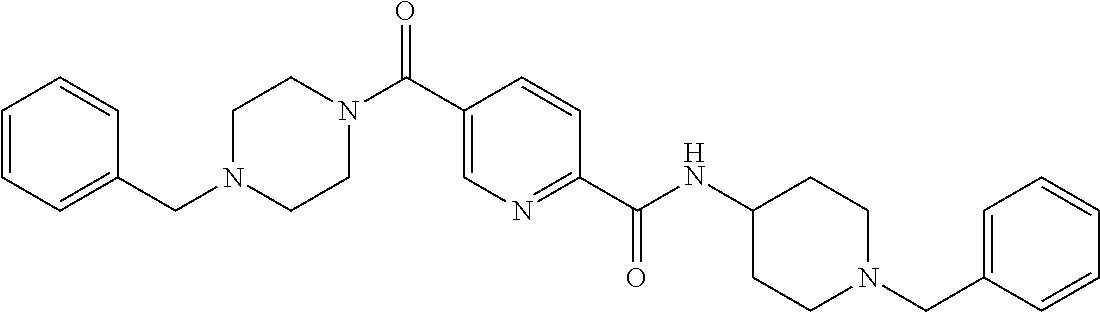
C1=CC=CC(CN2CCN(C(=O)C3=CN=C(C(=O)NC4CCN(CC5=CC=CC=C5)CC4)C=C3)CC2)=C1
